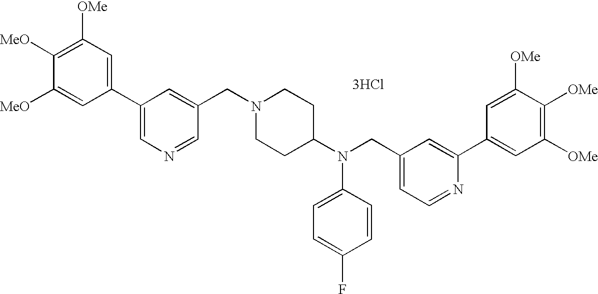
C1([OMe])=C([MeO])C([MeO])=CC(C2=CN=CC(CN3CCC(N(CC4=CC=NC(C5=CC([OMe])=C([OMe])C([OMe])=C5)=C4)C4=CC=C(F)C=C4)CC3)=C2)=C1.[3HCl]
